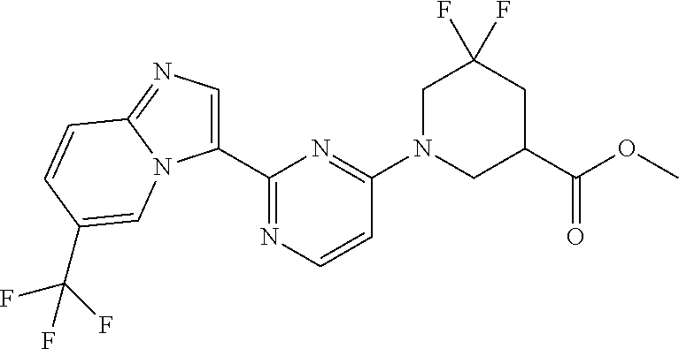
C1(C2=NC=CC(N3CC(C(OC)=O)CC(F)(F)C3)=N2)=CN=C2N1C=C(C(F)(F)F)C=C2
